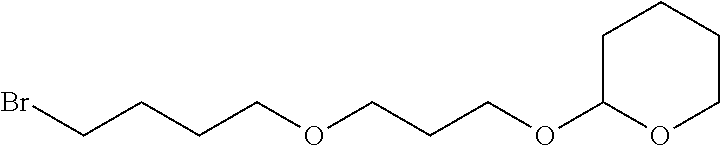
C1C(OCCCOCCCCBr)OCCC1
